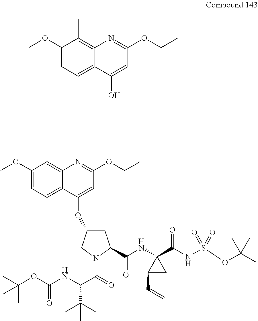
C1(OC)=CC=C2C(=C1C)N=C(OCC)C=C2O.C1(OC)=CC=C2C(=C1C)N=C(OCC)C=C2OC1CC(C(NC2(C(NS(OC3(C)CC3)(=O)=O)=O)CC2C=C)=O)N(C(C(NC(=O)OC(C)(C)C)C(C)(C)C)=O)C1
